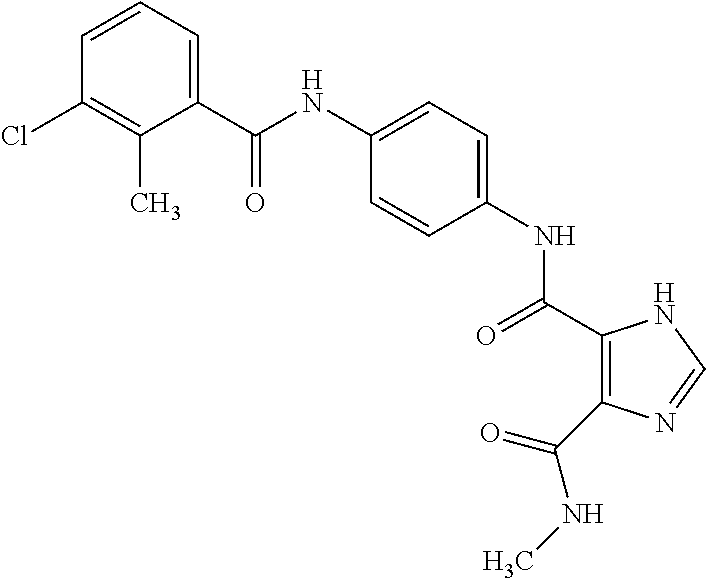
C(NC1=CC=C(NC(=O)C2=C(C(NC)=O)N=CN2)C=C1)(=O)C1=CC=CC(Cl)=C1C
